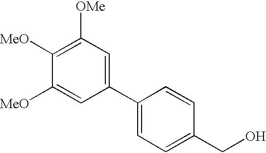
C1([OMe])=C([MeO])C([MeO])=CC(C2=CC=C(CO)C=C2)=C1
